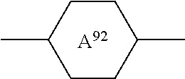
C1CC(C)CCC1C.[A92]
